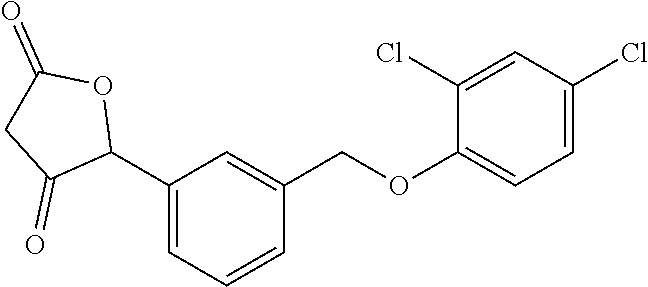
C1(C2OC(=O)CC2=O)=CC=CC(COC2=CC=C(Cl)C=C2Cl)=C1
